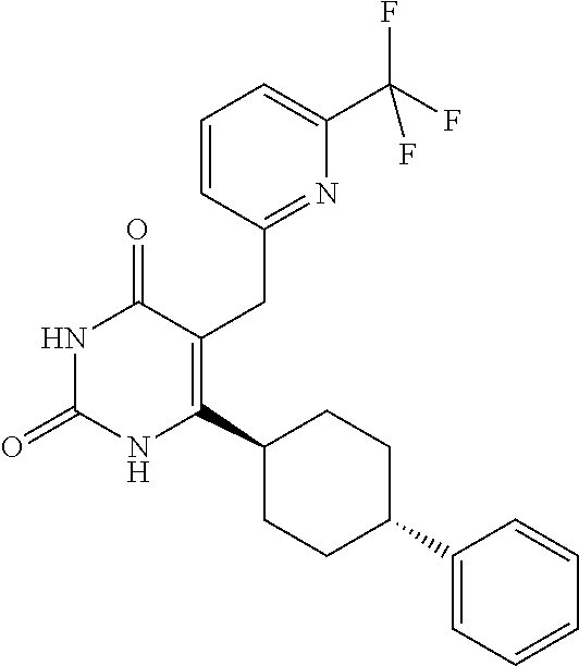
C1=CC(CC2=C(C3CCC(C4=CC=CC=C4)CC3)NC(=O)NC2=O)=NC(C(F)(F)F)=C1
